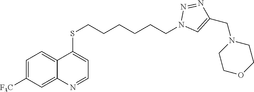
C1=C([F3C])C=C2C(=C1)C(SCCCCCCN1C=C(CN3CCOCC3)N=N1)=CC=N2
